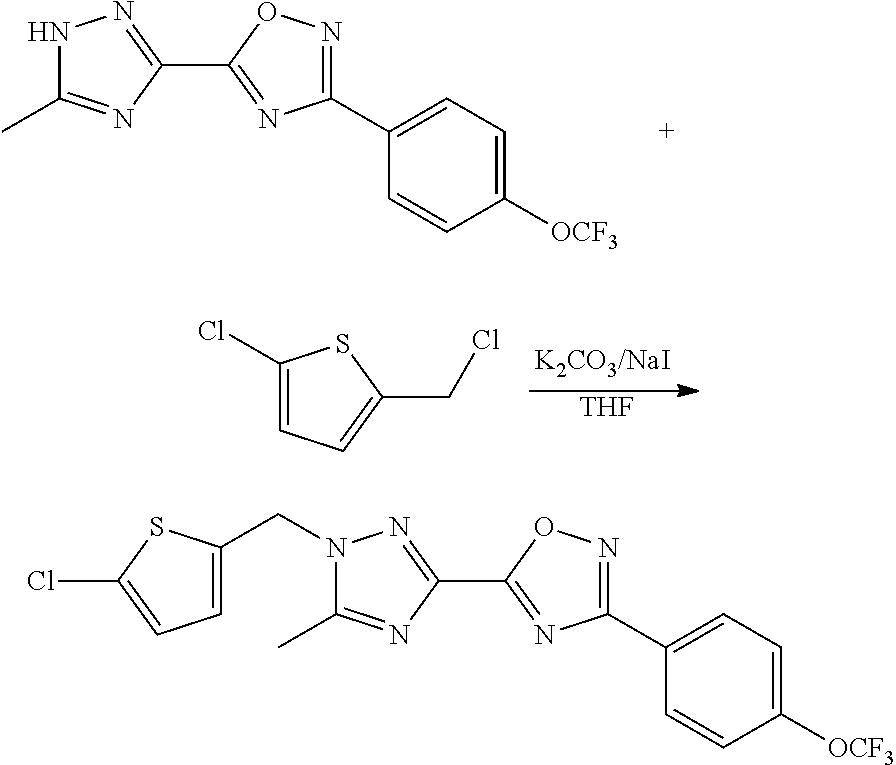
N1C(C)=NC(C2=NC(C3=CC=C([OCF3])C=C3)=NO2)=N1.C1(Cl)=CC=C(CCl)S1.[THF].N1(CC2=CC=C(Cl)S2)C(C)=NC(C2=NC(C3=CC=C([OCF3])C=C3)=NO2)=N1
